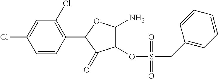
C1(OS(=O)(CC2=CC=CC=C2)=O)=C(N)OC(C2=C(Cl)C=C(Cl)C=C2)C1=O
